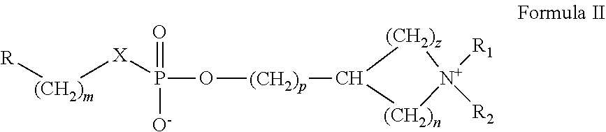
[(CH2)m]([X]P(O[(CH2)p]C1[(CH2)z][N+]([R1])([R2])[(CH2)n]1)(=O)[O-])[R]
